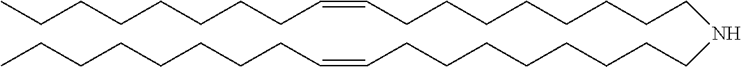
C(CCCC=CCCCCCCCCNCCCCCCCCC=CCCCCCCCC)CCCC
